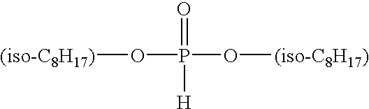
[(iso-C8H17)]OP(O[(iso-C8H17)])(=O)[H]
